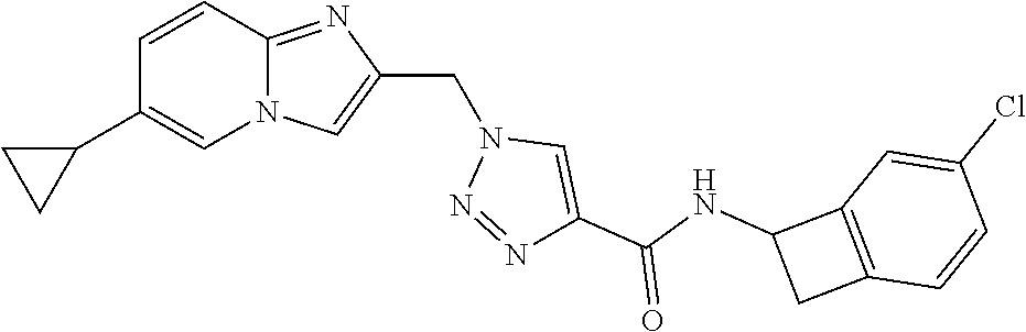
N12C(=NC(CN3N=NC(C(NC4CC5=C4C=C(Cl)C=C5)=O)=C3)=C1)C=CC(C1CC1)=C2
